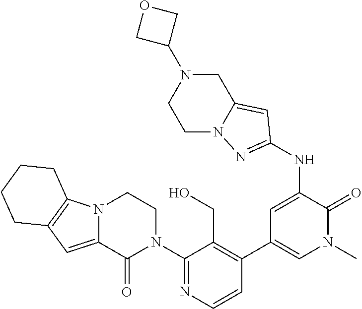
C1(N2CCN3C(=CC4=C3CCCC4)C2=O)=NC=CC(C2=CN(C)C(=O)C(NC3=NN4C(=C3)CN(C3COC3)CC4)=C2)=C1CO
